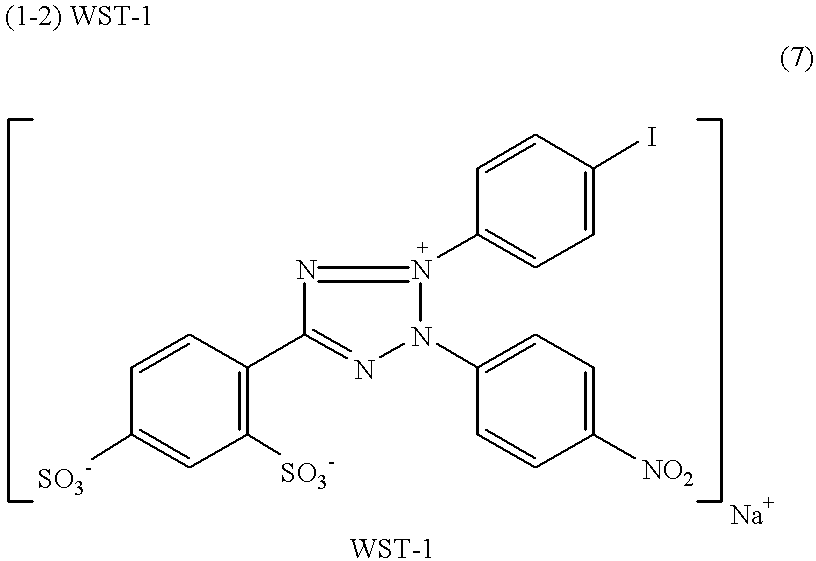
C1=CC(C2=NN(C3=CC=C([NO2])C=C3)N(C3=CC=C(I)C=C3)=N2)=C([SO3-])C=C1[SO3-]
